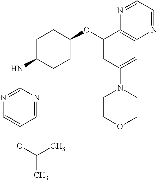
C1(OC2CCC(NC3=NC=C(OC(C)C)C=N3)CC2)=CC(N2CCOCC2)=CC2=C1N=CC=N2
